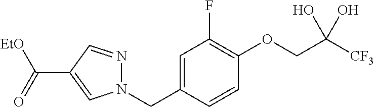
C1=C(CN2N=CC(C(=O)[EtO])=C2)C=CC(OCC([CF3])(O)O)=C1F
